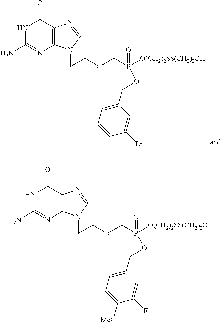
N1C(N)=NC2=C(C1=O)N=CN2CCOCP([O(CH2)2SS(CH2)2OH])(=O)OCC1=CC=CC(Br)=C1.N1C(N)=NC2=C(C1=O)N=CN2CCOCP([O(CH2)2SS(CH2)2OH])(=O)OCC1=CC=C([MeO])C(F)=C1
